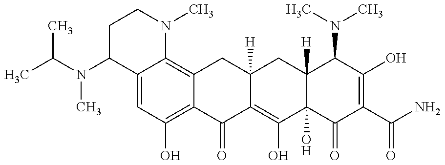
C(N(C1C2=CC(O)=C3C(=C2N(C)CC1)CC1([H])C(=C(O)C2(O)C([H])(C1)C(N(C)C)C(O)=C(C(N)=O)C2=O)C3=O)C)(C)C
